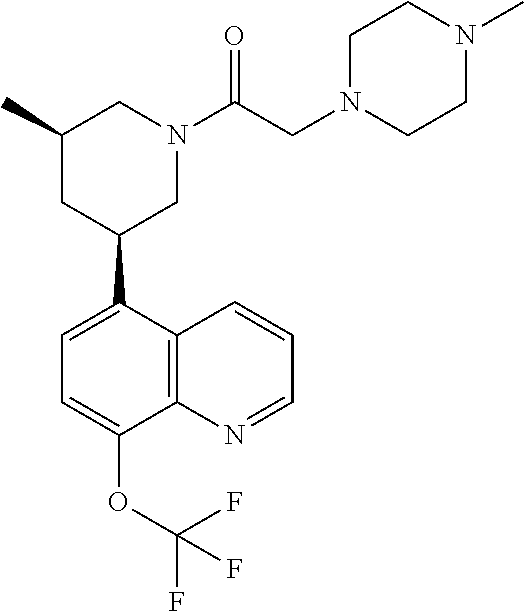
C1=C(C2CN(C(CN3CCN(C)CC3)=O)CC(C)C2)C2=C(C(OC(F)(F)F)=C1)N=CC=C2
